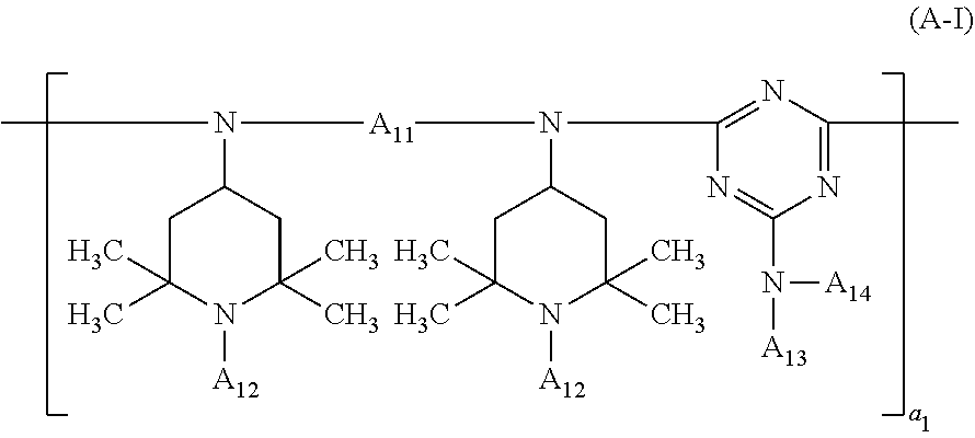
N([A11]N(C1=NC(C)=NC(N([A13])[A14])=N1)C1CC(C)(C)N([A12])C(C)(C)C1)(C1CC(C)(C)N([A12])C(C)(C)C1)C
